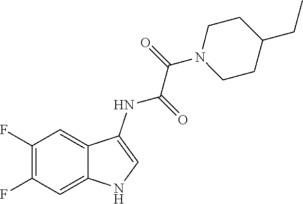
C1(F)=C(F)C=C2C(=C1)C(NC(C(N1CCC(CC)CC1)=O)=O)=CN2
